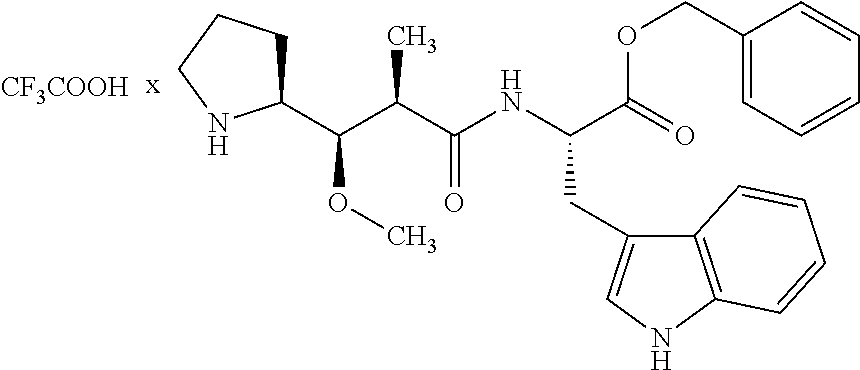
[CF3COOH].C1C(C(C(C(=O)NC(CC2=CNC3=C2C=CC=C3)C(=O)OCC2=CC=CC=C2)C)OC)NCC1
